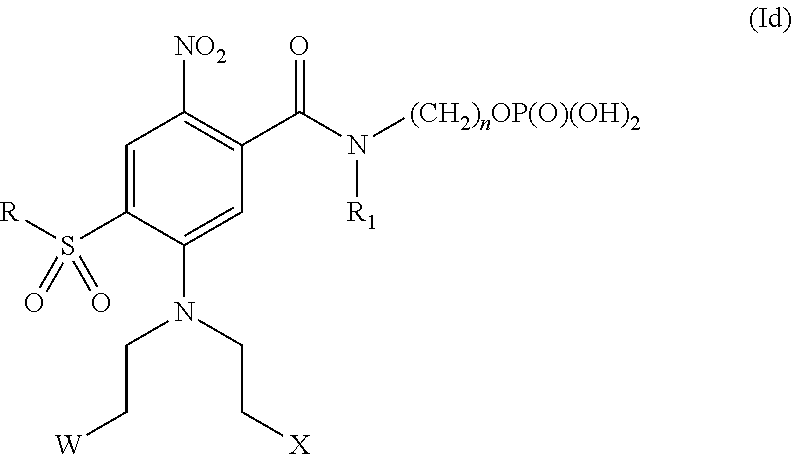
C1=C(S([R])(=O)=O)C(N(CC[W])CC[X])=CC(C(N([R1])[(CH2)nOP(O)(OH)2])=O)=C1[NO2]
